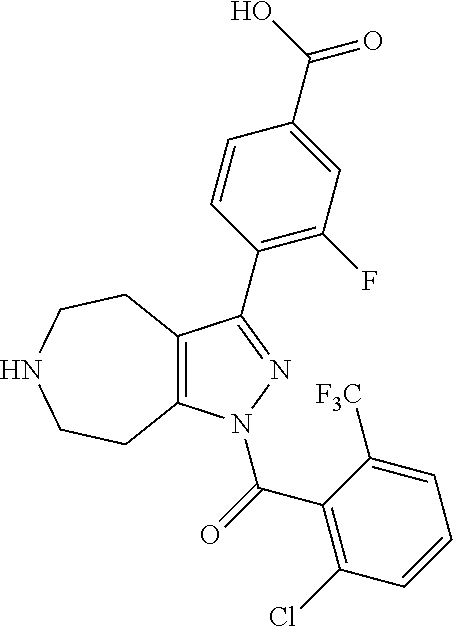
C12=C(C(C3=C(F)C=C(C(O)=O)C=C3)=NN1C(=O)C1=C(Cl)C=CC=C1[F3C])CCNCC2
